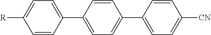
C1=CC(C2=CC=C([R])C=C2)=CC=C1C1=CC=C([CN])C=C1
